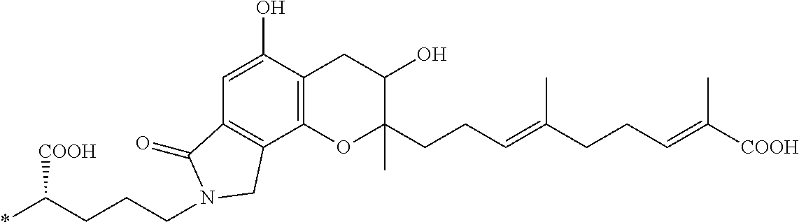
C1=C(O)C2=C(C3=C1C(=O)N(CCCC(*)[COOH])C3)OC(C)(CCC=C(CCC=C([COOH])C)C)C(O)C2
